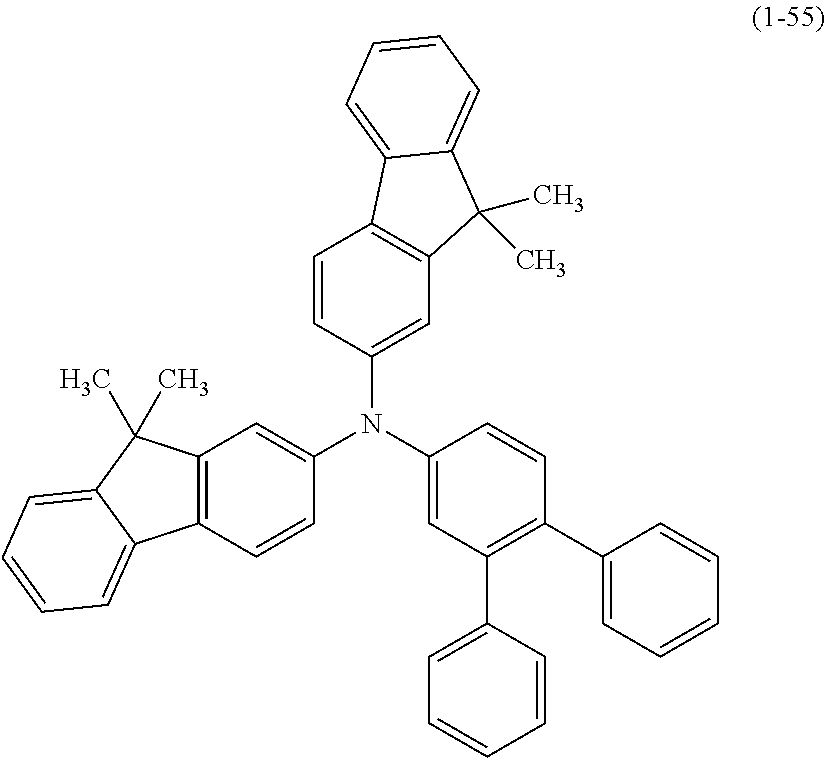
C1(N(C2=CC(C3=CC=CC=C3)=C(C3=CC=CC=C3)C=C2)C2=CC3=C(C=C2)C2=CC=CC=C2C3(C)C)=CC2=C(C=C1)C1=CC=CC=C1C2(C)C
